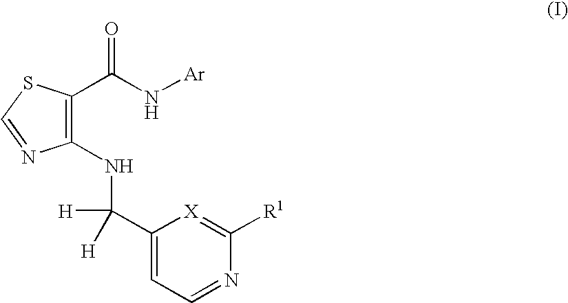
C1(NC(C2=CC=NC([R1])=[X]2)([H])[H])=C(C(N[Ar])=O)SC=N1
